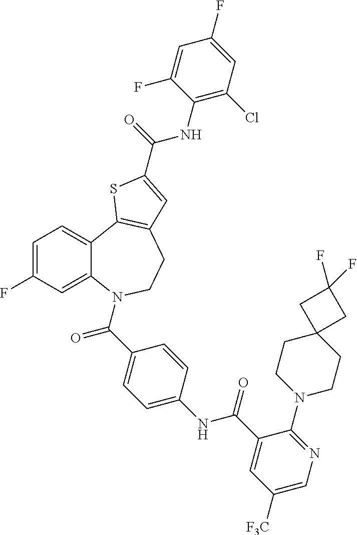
C1=C(F)C=C2C(=C1)C1=C(CCN2C(C2=CC=C(NC(C3=CC([F3C])=CN=C3N3CCC4(CC3)CC(F)(F)C4)=O)C=C2)=O)C=C(C(=O)NC2=C(Cl)C=C(F)C=C2F)S1
